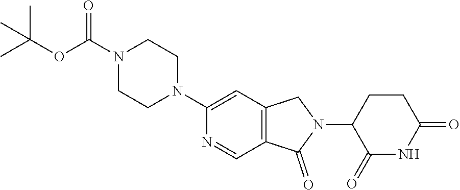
C1(N2CCN(C(OC(C)(C)C)=O)CC2)=CC2=C(C=N1)C(=O)N(C1C(=O)NC(=O)CC1)C2
